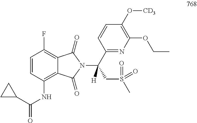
C1=CC(NC(=O)C2CC2)=C2C(=C1F)C(=O)N(C(C1=NC(OCC)=C(O[CD3])C=C1)(CS(C)(=O)=O)[H])C2=O
